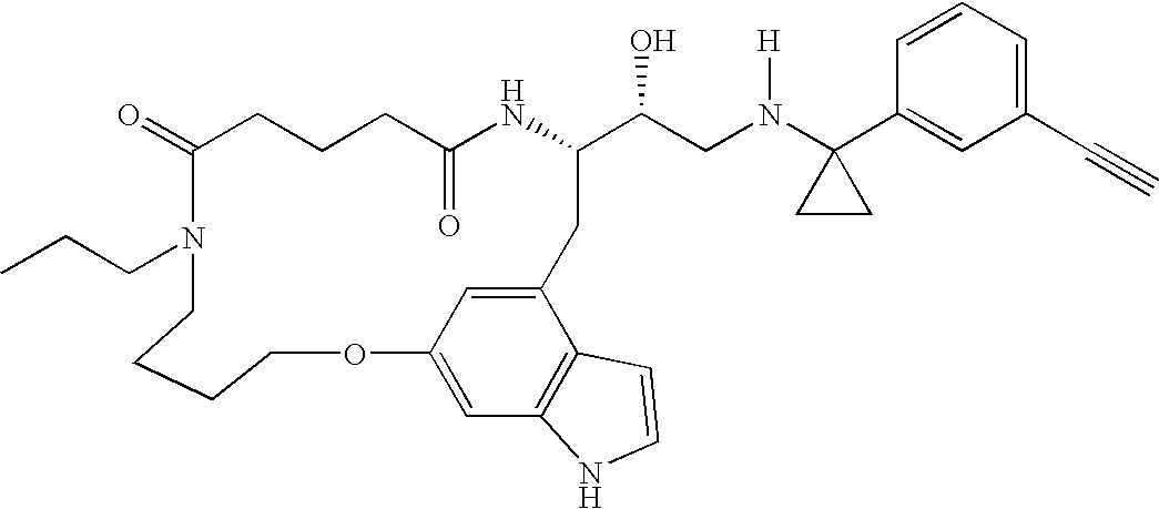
C1C(=O)NC(C(CN(C2(C3=CC(C#C)=CC=C3)CC2)[H])O)CC2=CC(=CC3=C2C=CN3)OCCCCN(CCC)C(=O)CC1
